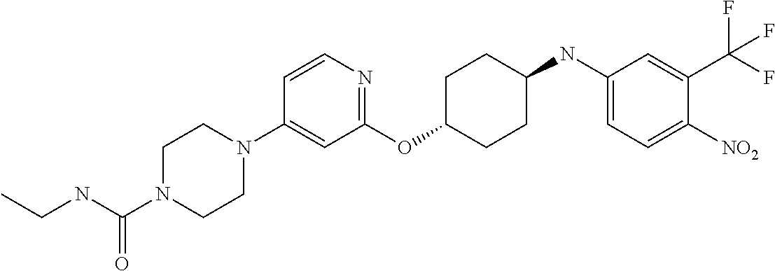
C1(OC2CCC(NC3=CC=C([NO2])C(C(F)(F)F)=C3)CC2)=NC=CC(N2CCN(C(NCC)=O)CC2)=C1
